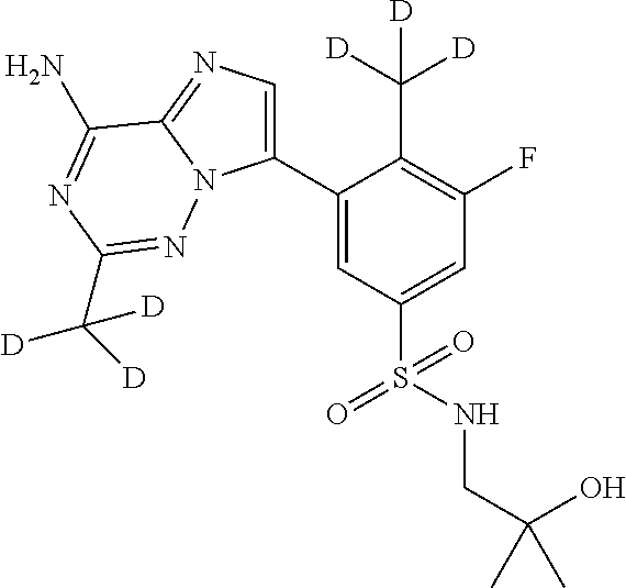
C1(C2=CN=C3N2N=C(C([D])([D])[D])N=C3N)=CC(S(=O)(NCC(O)(C)C)=O)=CC(F)=C1C([D])([D])[D]
